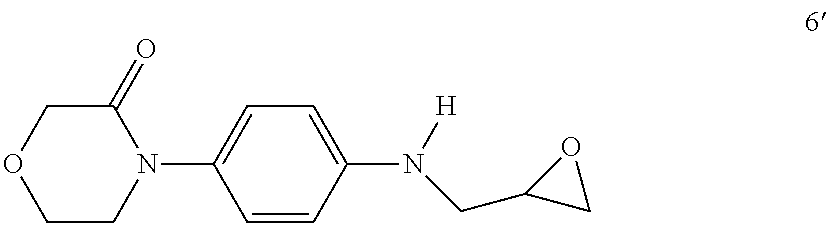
C1CN(C2=CC=C(N([H])CC3CO3)C=C2)C(=O)CO1
